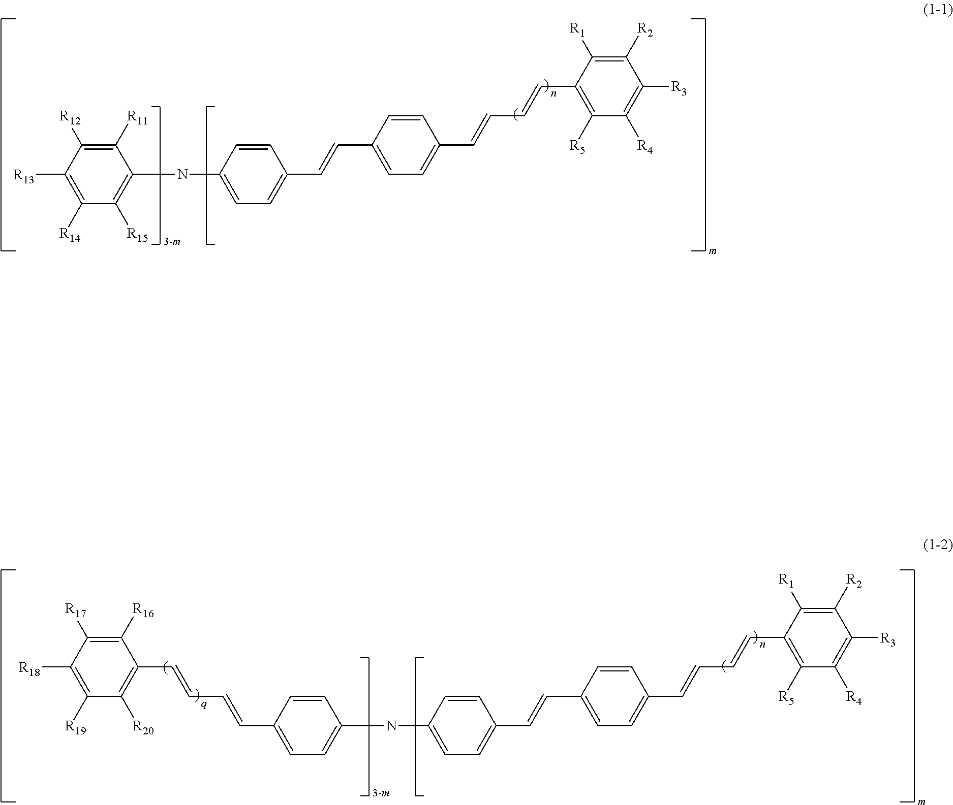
C1([R11])=C([R12])C([R13])=C([R14])C([R15])=C1NC1=CC=C(C=CC2=CC=C(C=CC=CC3=C([R5])C([R4])=C([R3])C([R2])=C3[R1])C=C2)C=C1.N(C1=CC=C(C=CC2=CC=C(C=CC=CC3=C([R5])C([R4])=C([R3])C([R2])=C3[R1])C=C2)C=C1)C1=CC=C(C=CC=CC2=C([R20])C([R19])=C([R18])C([R17])=C2[R16])C=C1
